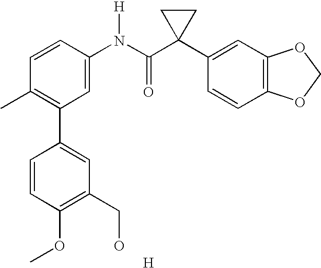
C1=CC(N(C(C2(C3=CC4=C(C=C3)OCO4)CC2)=O)[H])=CC(C2=CC(CO)=C(OC)C=C2)=C1C.[H]
